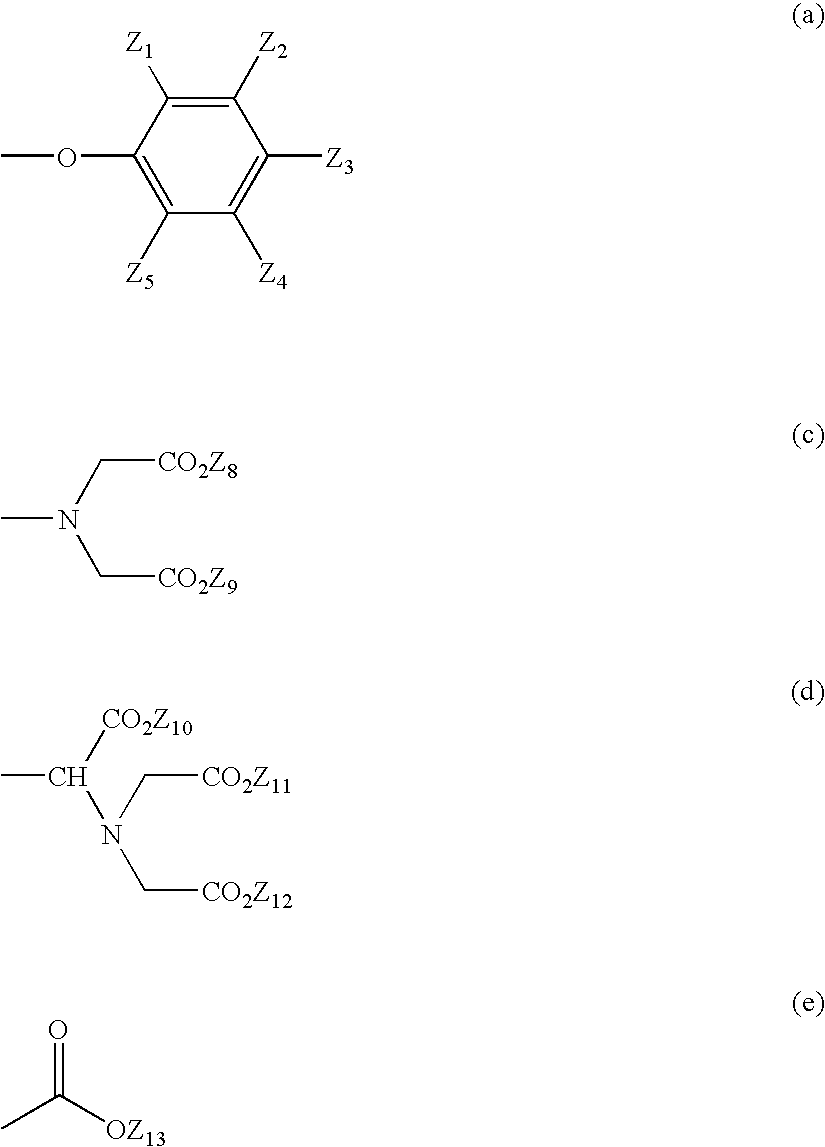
C1([Z2])=C([Z1])C(OC)=C([Z5])C([Z4])=C1[Z3].C(N(C[CO2Z9])C)[CO2Z8].C(N(C[CO2Z12])C(C)[CO2Z10])[CO2Z11].CC([OZ13])=O
